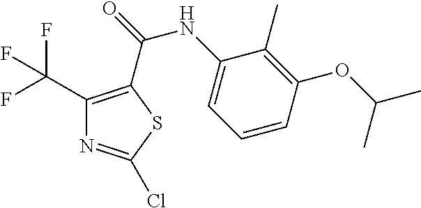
C1(C(F)(F)F)=C(C(=O)NC2=CC=CC(OC(C)C)=C2C)SC(Cl)=N1
